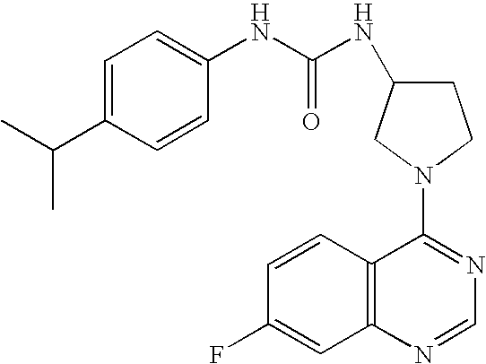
C1=C(C(C)C)C=CC(NC(=O)NC2CCN(C3=NC=NC4=C3C=CC(F)=C4)C2)=C1
